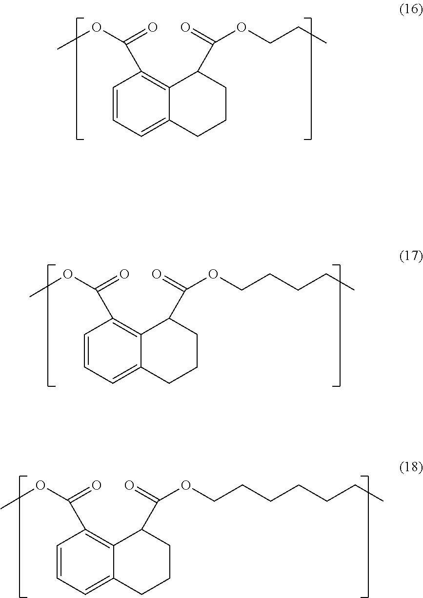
COC(=O)C1=C2C(=CC=C1)CCCC2C(=O)OCCC.COC(=O)C1=C2C(=CC=C1)CCCC2C(=O)OCCCCC.COC(=O)C1=C2C(=CC=C1)CCCC2C(=O)OCCCCCCC
